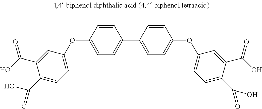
C1(C(O)=O)=CC=C(OC2=CC=C(C3=CC=C(OC4=CC=C(C(O)=O)C(C(O)=O)=C4)C=C3)C=C2)C=C1C(O)=O
